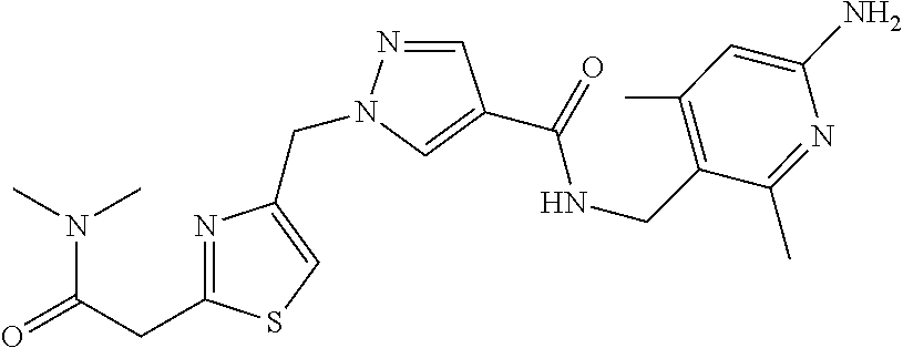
C(CC1=NC(CN2N=CC(C(=O)NCC3=C(C)C=C(N)N=C3C)=C2)=CS1)(N(C)C)=O
